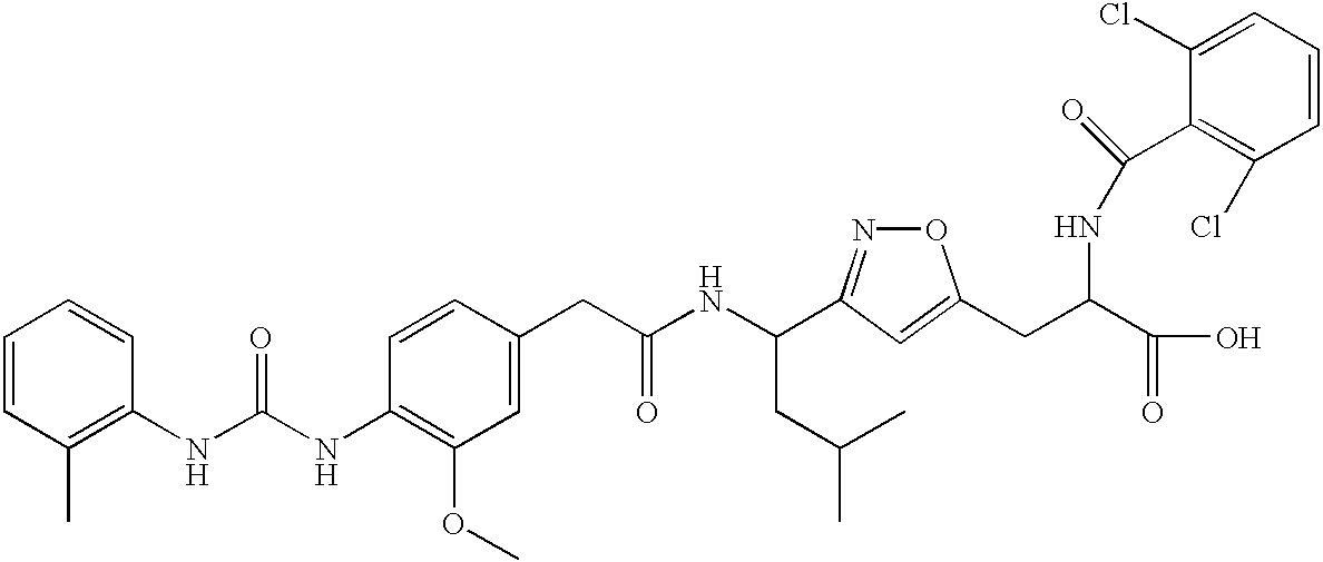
C1=CC(C)=C(NC(NC2=C(OC)C=C(CC(NC(CC(C)C)C3=NOC(CC(C(O)=O)NC(C4=C(Cl)C=CC=C4Cl)=O)=C3)=O)C=C2)=O)C=C1
